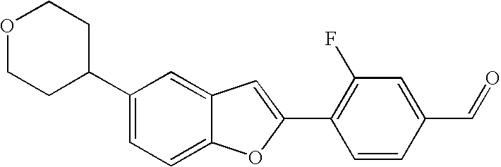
C12=CC=C(C3CCOCC3)C=C1C=C(C1=C(F)C=C(C=O)C=C1)O2
